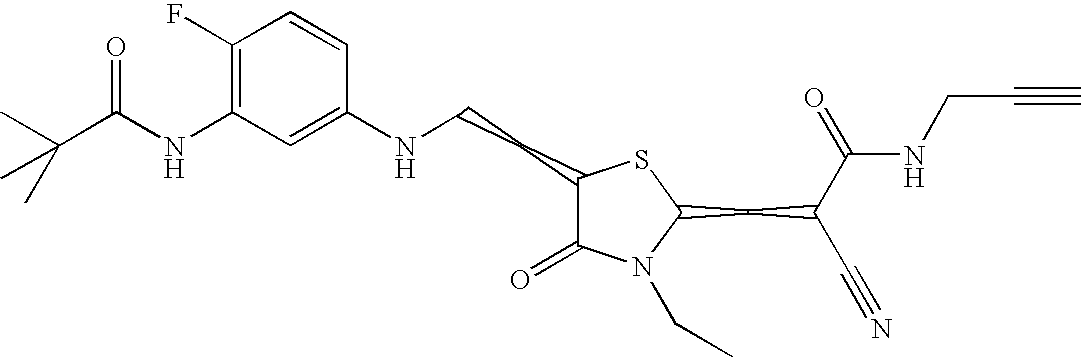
C1(F)=C(NC(C(C)(C)C)=O)C=C(NCCC2C(=O)N(CC)C(CC(C#N)C(=O)NCC#C)S2)C=C1
